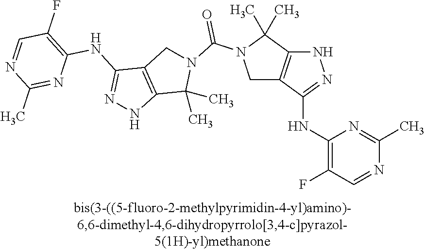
N1C2=C(C(NC3=C(F)C=NC(C)=N3)=N1)CN(C(N1CC3=C(C1(C)C)NN=C3NC1=C(F)C=NC(C)=N1)=O)C2(C)C
